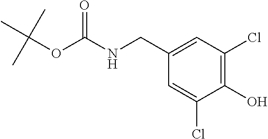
C1(CNC(OC(C)(C)C)=O)=CC(Cl)=C(O)C(Cl)=C1
